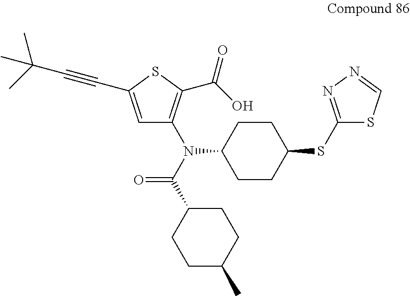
C1=C(C#CC(C)(C)C)SC(C(O)=O)=C1N(C1CCC(SC2=NN=CS2)CC1)C(C1CCC(C)CC1)=O
